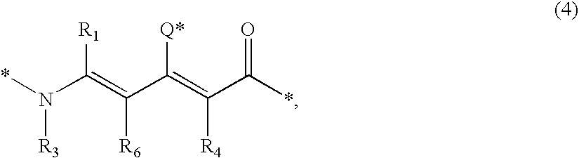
*N(C(=C(C(=C(C(*)=O)[R4])[Q*])[R6])[R1])[R3]
